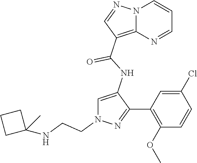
N12C(=C(C(NC3=CN(CCNC4(C)CCC4)N=C3C3=C(OC)C=CC(Cl)=C3)=O)C=N1)N=CC=C2
